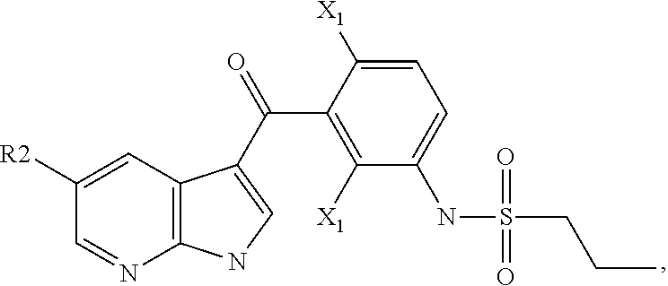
N1=CC([R2])=CC2=C1NC=C2C(C1=C([X1])C(NS(CCC)(=O)=O)=CC=C1[X1])=O
